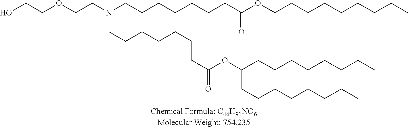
C(C(OCCCCCCCCC)=O)CCCCCCN(CCOCCO)CCCCCCCC(OC(CCCCCCCC)CCCCCCCC)=O
